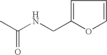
C1=C(CNC(C)=O)OC=C1
